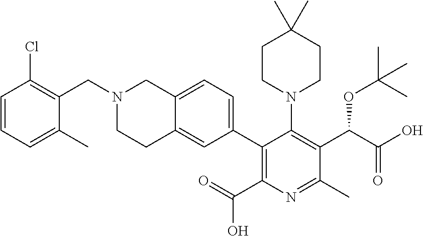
N1(CC2=C(Cl)C=CC=C2C)CCC2=CC(C3=C(C(O)=O)N=C(C)C(C(C(O)=O)OC(C)(C)C)=C3N3CCC(C)(C)CC3)=CC=C2C1
